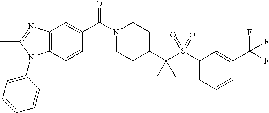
C1(C(N2CCC(C(S(C3=CC=CC(C(F)(F)F)=C3)(=O)=O)(C)C)CC2)=O)=CC2=C(C=C1)N(C1=CC=CC=C1)C(C)=N2
